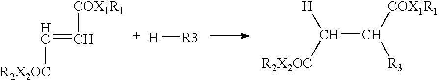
C(C([COX1R1])[R3])([H])[R2X2OC].[H][R3].C(=C[COX1R1])[R2X2OC]
